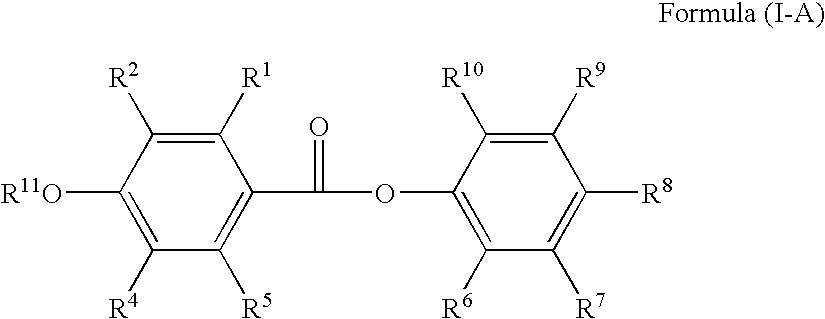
C1([R4])=C([R11O])C([R2])=C([R1])C(C(OC2=C([R6])C([R7])=C([R8])C([R9])=C2[R10])=O)=C1[R5]
